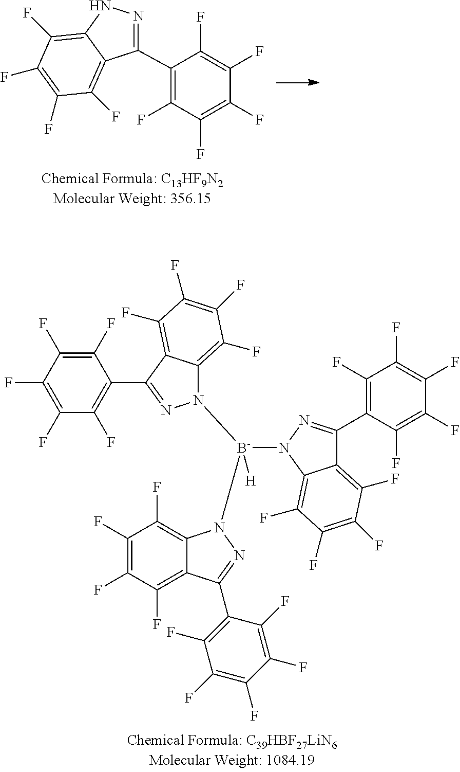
C1(C2=C(F)C(F)=C(F)C(F)=C2F)=NNC2=C(F)C(F)=C(F)C(F)=C12.C1(F)=C(F)C(F)=C(F)C(F)=C1C1=NN([B-](N2C3=C(F)C(F)=C(F)C(F)=C3C(C3=C(F)C(F)=C(F)C(F)=C3F)=N2)(N2N=C(C3=C(F)C(F)=C(F)C(F)=C3F)C3=C(F)C(F)=C(F)C(F)=C32)[H])C2=C(F)C(F)=C(F)C(F)=C12
